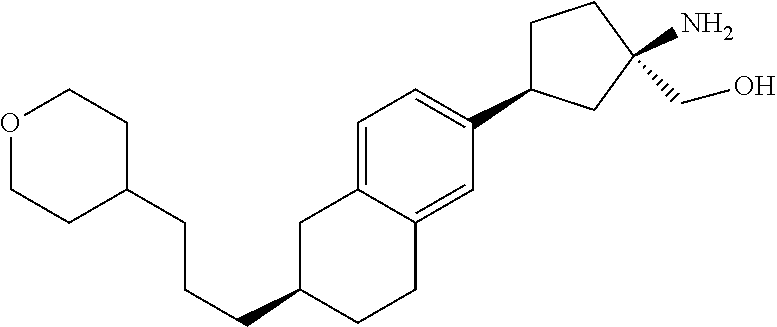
C1=C2C(=CC(C3CCC(N)(CO)C3)=C1)CCC(CCCC1CCOCC1)C2
